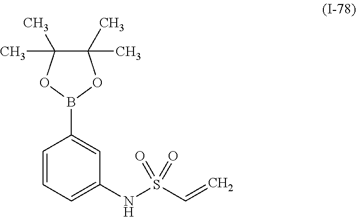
C1=CC=C(NS(C=C)(=O)=O)C=C1B1OC(C)(C)C(C)(C)O1
